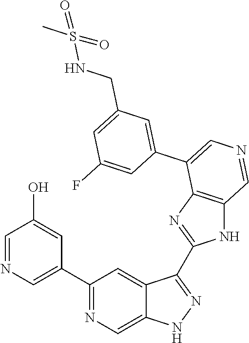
C1(C2=CN=CC(O)=C2)=NC=C2C(=C1)C(C1=NC3=C(N1)C=NC=C3C1=CC(CNS(C)(=O)=O)=CC(F)=C1)=NN2
